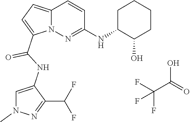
N12C(=CC=C1C(NC1=CN(C)N=C1C(F)F)=O)C=CC(NC1C(O)CCCC1)=N2.FC(F)(C(O)=O)F
